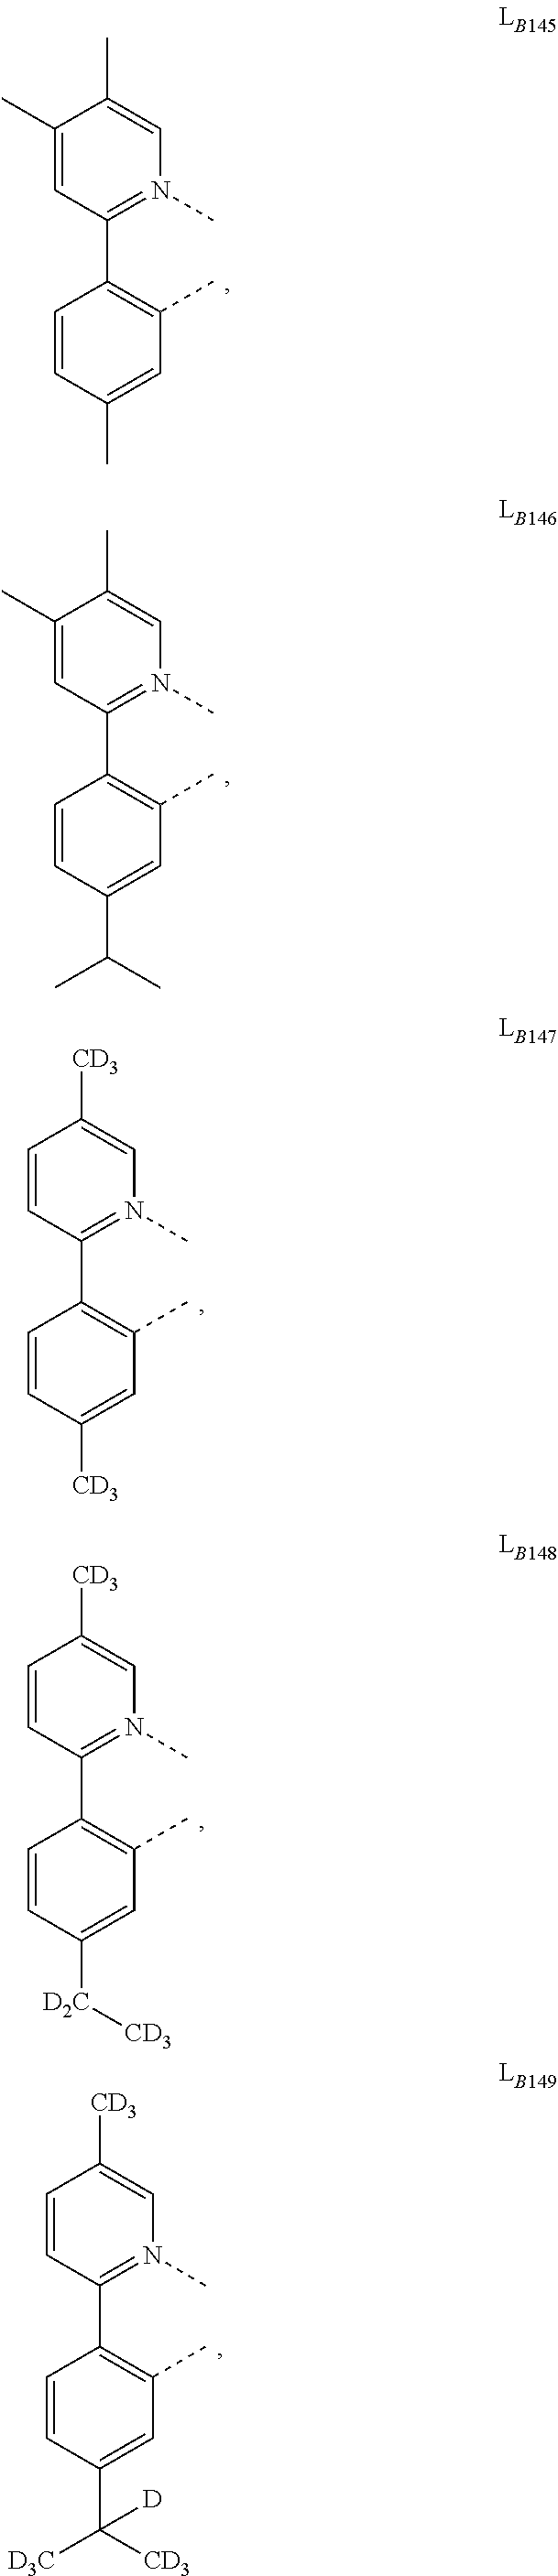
C1=C(C)C(C)=CN(C)=C1C1=C(C)C=C(C)C=C1.C1=C(C)C(C)=CN(C)=C1C1=C(C)C=C(C(C)C)C=C1.C1=CC([CD3])=CN(C)=C1C1=C(C)C=C([CD3])C=C1.C1=CC([CD3])=CN(C)=C1C1=C(C)C=C([D2C][CD3])C=C1.C1=CC([CD3])=CN(C)=C1C1=C(C)C=C(C([CD3])([D])[D3C])C=C1
